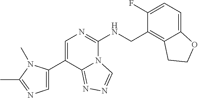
C1(C2=CN=C(C)N2C)=CN=C(NCC2=C3C(=CC=C2F)OCC3)N2C1=NN=C2
